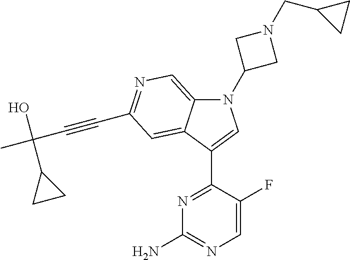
N1(C2CN(CC3CC3)C2)C2=CN=C(C#CC(C)(O)C3CC3)C=C2C(C2=NC(N)=NC=C2F)=C1
